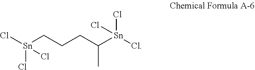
Cl[Sn](Cl)(Cl)CCCC([Sn](Cl)(Cl)Cl)C
